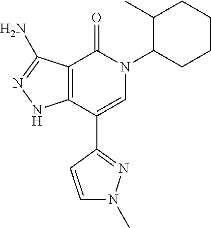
C12=C(C(C3=NN(C)C=C3)=CN(C3CCCCC3C)C1=O)NN=C2N
